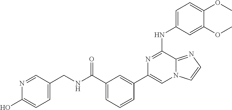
C1=C(NC2=NC(C3=CC(C(=O)NCC4=CC=C(O)N=C4)=CC=C3)=CN3C2=NC=C3)C=C(OC)C(OC)=C1
